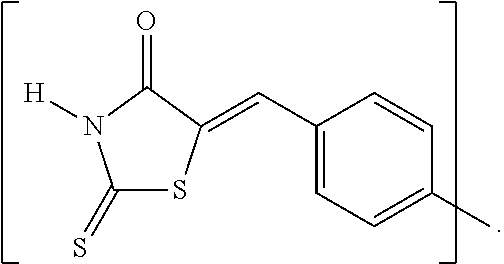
C1(C=C2SC(=S)N([H])C2=O)=CC=C(C)C=C1
